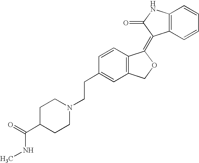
C12=C(C=CC=C1)C(=C1C3=C(CO1)C=C(CCN1CCC(C(NC)=O)CC1)C=C3)C(=O)N2
